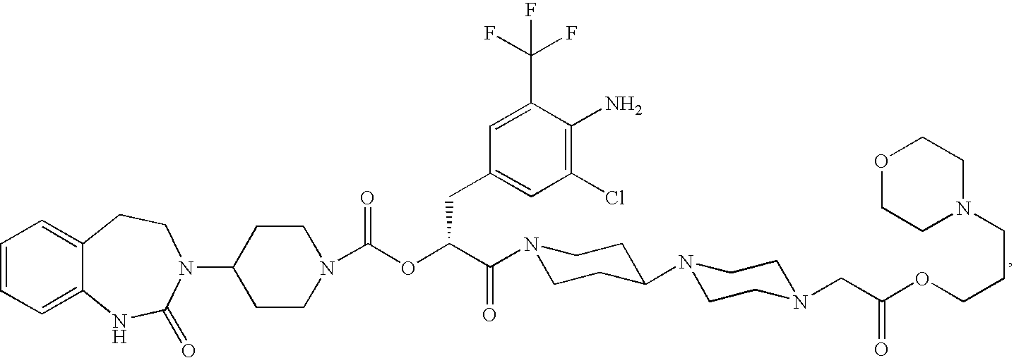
C1=CC=C2C(=C1)CCN(C1CCN(C(OC(C(=O)N3CCC(N4CCN(CC(OCCCN5CCOCC5)=O)CC4)CC3)CC3=CC(Cl)=C(N)C(C(F)(F)F)=C3)=O)CC1)C(=O)N2
